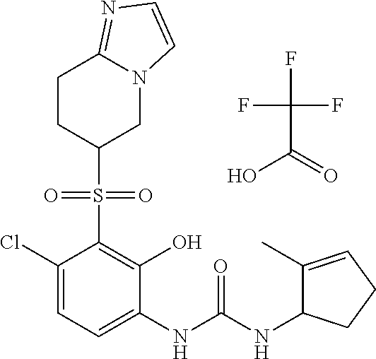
C1(Cl)=CC=C(NC(NC2C(C)=CCC2)=O)C(O)=C1S(=O)(=O)C1CN2C(=NC=C2)CC1.FC(F)(F)C(=O)O
